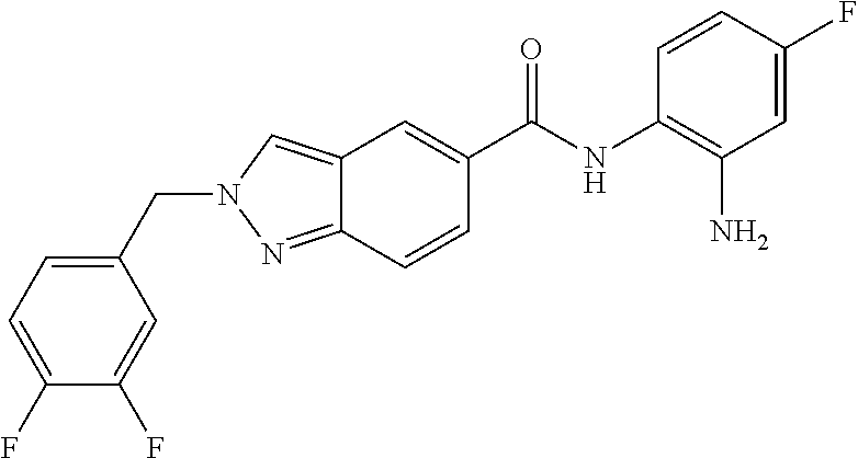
C12=CN(CC3=CC=C(F)C(F)=C3)N=C1C=CC(C(NC1=C(N)C=C(F)C=C1)=O)=C2
